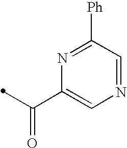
N1=C([Ph])C=NC=C1C(=O)C
